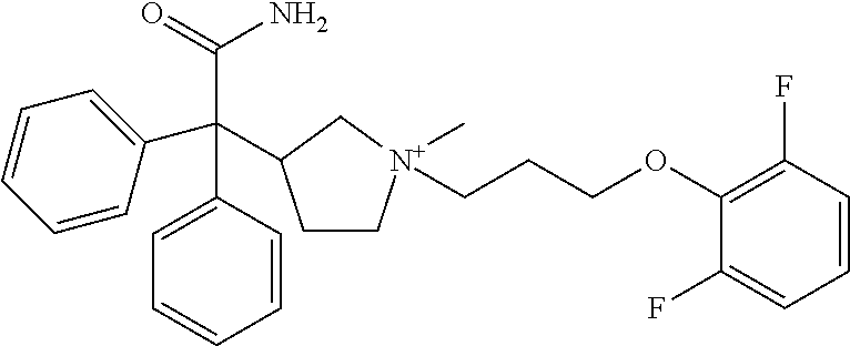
C1C[N+](C)(CCCOC2=C(F)C=CC=C2F)CC1C(C1=CC=CC=C1)(C(=O)N)C1=CC=CC=C1
